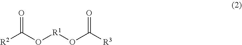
[R2]C(O[R1]OC([R3])=O)=O
